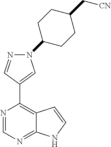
[CN]CC1CCC(N2N=CC(C3=C4C(=NC=N3)NC=C4)=C2)CC1
